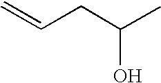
C=CCC(C)O
